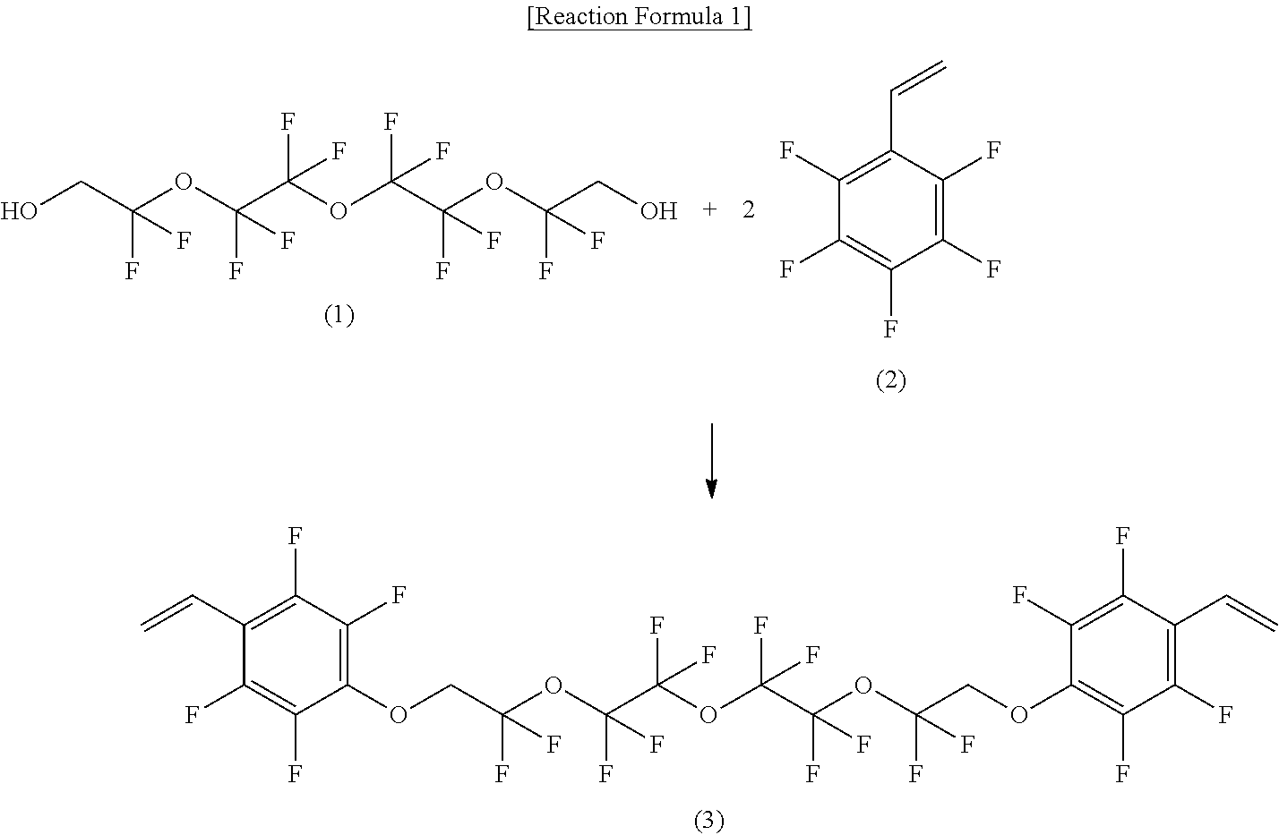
C1(C=C)=C(F)C(F)=C(OCC(OC(C(OC(C(OC(COC2=C(F)C(F)=C(C=C)C(F)=C2F)(F)F)(F)F)(F)F)(F)F)(F)F)(F)F)C(F)=C1F.OCC(OC(C(OC(C(OC(CO)(F)F)(F)F)(F)F)(F)F)(F)F)(F)F.C1(F)=C(C=C)C(F)=C(F)C(F)=C1F
